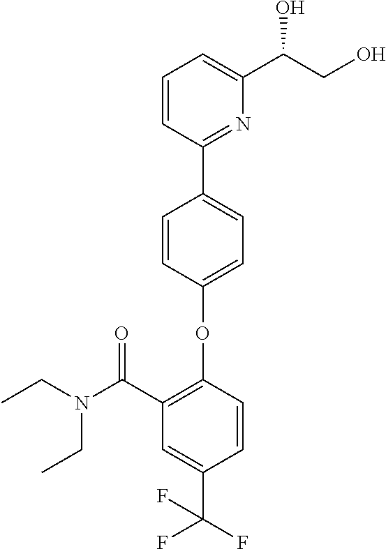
C1=C(OC2=C(C(N(CC)CC)=O)C=C(C(F)(F)F)C=C2)C=CC(C2=NC(C(CO)O)=CC=C2)=C1
